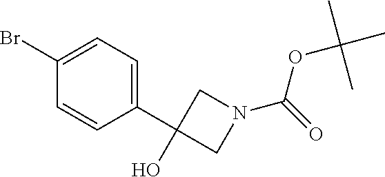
C1(C2=CC=C(Br)C=C2)(O)CN(C(=O)OC(C)(C)C)C1
